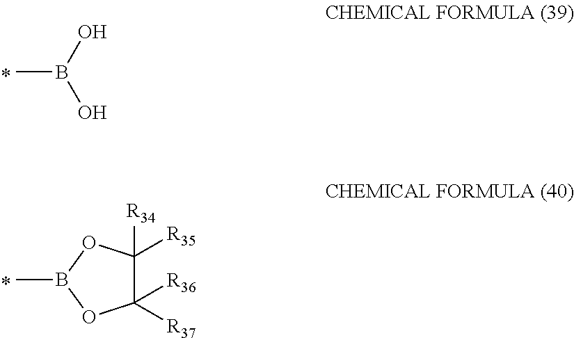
CB(O)O.C1([R37])([R36])C([R34])([R35])OB(C)O1
